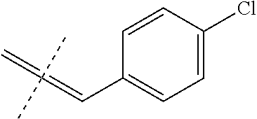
C1=CC(Cl)=CC=C1C=C(C)(C)=C
